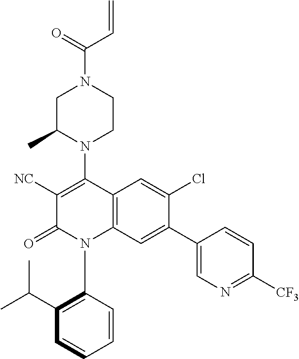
C1C(C)N(C2=C([NC])C(=O)N(C3=C(C(C)C)C=CC=C3)C3=C2C=C(Cl)C(C2=CN=C([CF3])C=C2)=C3)CCN1C(=O)C=C
